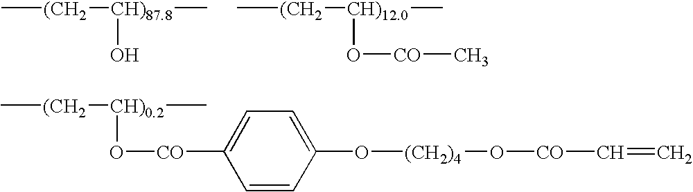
C[(CH2][CH)87.8](O)C.C[(CH2][CH)12.0](O[CO]C)C.C[(CH2][CH)0.2](O[CO]C1=CC=C(O[(CH2)4]O[CO]C=C)C=C1)C
